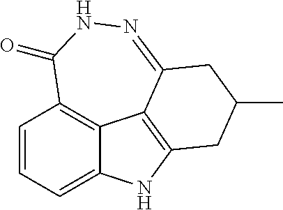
C1=CC=C2C3=C1C(=O)NN=C1C3=C(N2)CC(C)C1
